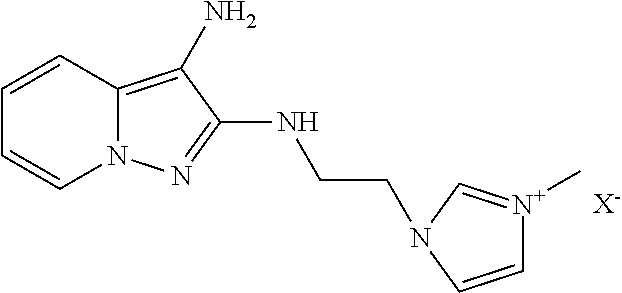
C1=CC2=C(N)C(NCCN3C=[N+](C)C=C3)=NN2C=C1.[X-]
